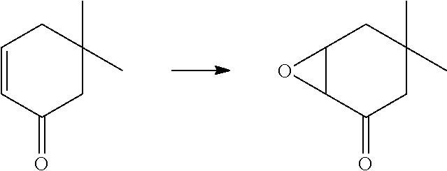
C1=CC(=O)CC(C)(C)C1.C12C(C(=O)CC(C)(C)C1)O2
